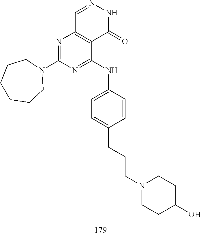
C1=NNC(=O)C2=C1N=C(N1CCCCCC1)N=C2NC1=CC=C(CCCN2CCC(O)CC2)C=C1
